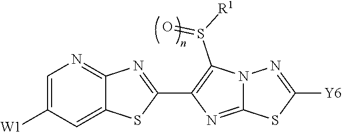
C1=C([W1])C=C2C(=N1)N=C(C1=C(S([R1])=O)N3C(=N1)SC([Y6])=N3)S2
